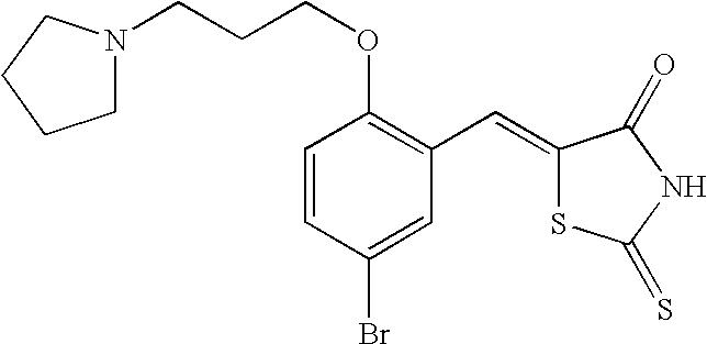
N1(CCCOC2=C(C=C3SC(=S)NC3=O)C=C(Br)C=C2)CCCC1
